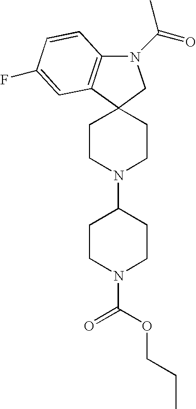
C12(CCN(C3CCN(C(=O)OCCC)CC3)CC1)CN(C(=O)C)C1=C2C=C(F)C=C1
